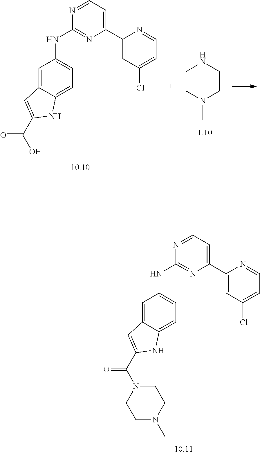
N1=CC=C(C2=CC(Cl)=CC=N2)N=C1NC1=CC=C2C(=C1)C=C(C(N1CCN(C)CC1)=O)N2.N1=CC=C(C2=CC(Cl)=CC=N2)N=C1NC1=CC=C2C(=C1)C=C(C(O)=O)N2.C1CN(C)CCN1
